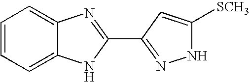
C1=C2C(=CC=C1)N=C(C1=NNC([SCH3])=C1)N2
